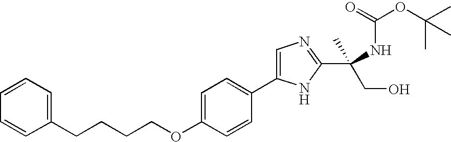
C1=CC=CC(CCCCOC2=CC=C(C3=CN=C(C(CO)(C)NC(=O)OC(C)(C)C)N3)C=C2)=C1
